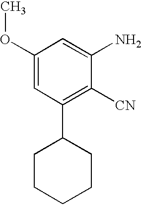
C1(OC)=CC(C2CCCCC2)=C([CN])C(N)=C1
